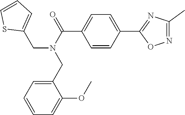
C1=CC(C2=NC(C)=NO2)=CC=C1C(N(CC1=CC=CS1)CC1=CC=CC=C1OC)=O
